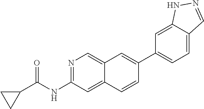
N1=C(NC(C2CC2)=O)C=C2C(=C1)C=C(C1=CC=C3C(=C1)NN=C3)C=C2
